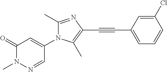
C1(=O)N(C)N=CC(N2C(C)=NC(C#CC3=CC=CC(Cl)=C3)=C2C)=C1
